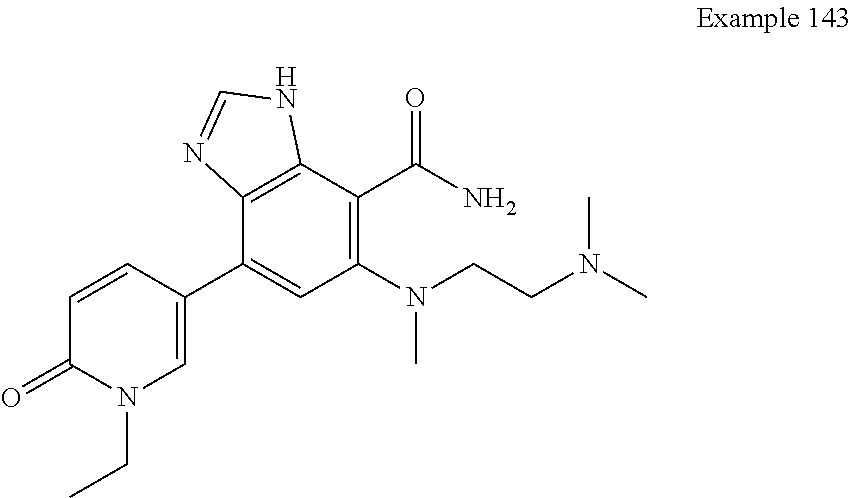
C1=C(C2=CC(N(CCN(C)C)C)=C(C(N)=O)C3=C2N=CN3)C=CC(=O)N1CC
